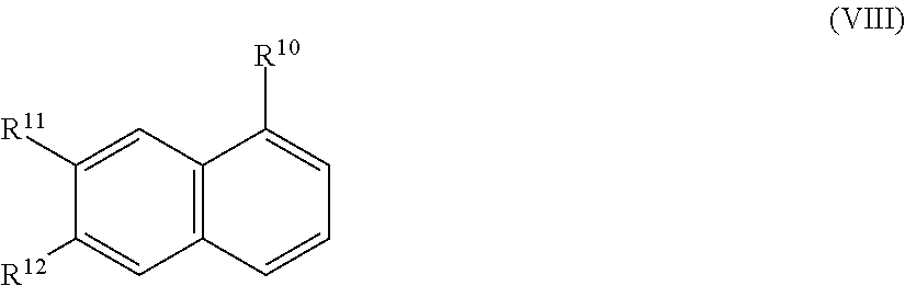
C1([R11])=CC2=C(C=C1[R12])C=CC=C2[R10]
